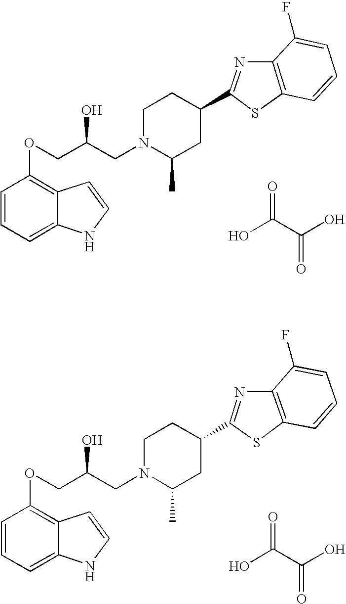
OC(C(O)=O)=O.C1=CC=C2C(=C1OCC(CN1C(C)CC(C3=NC4=C(S3)C=CC=C4F)CC1)O)C=CN2.OC(C(O)=O)=O.C1=CC=C2C(=C1OCC(CN1C(C)CC(C3=NC4=C(S3)C=CC=C4F)CC1)O)C=CN2
